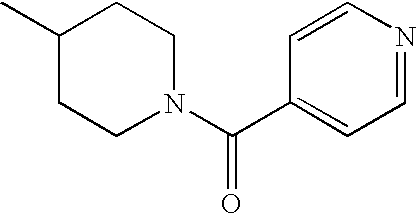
C1(C)CCN(C(C2=CC=NC=C2)=O)CC1
